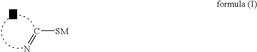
[SM]C=N
